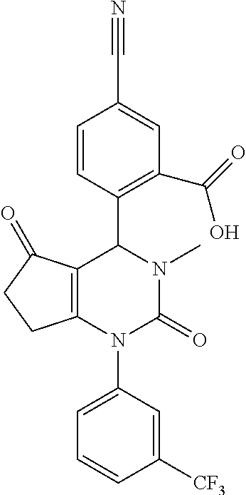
C12=C(N(C3=CC=CC([CF3])=C3)C(=O)N(C)C1C1=C(C(O)=O)C=C(C#N)C=C1)CCC2=O
